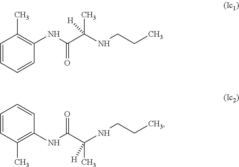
C1=CC=CC(NC(C(NCCC)(C)[H])=O)=C1C.C1=CC(C)=C(NC(C(NCCC)(C)[H])=O)C=C1
